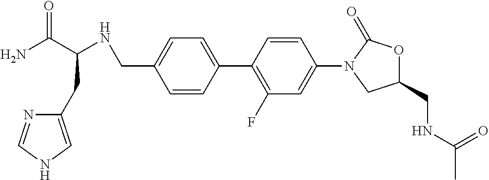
C1=CC(C2=C(F)C=C(N3CC(CNC(=O)C)OC3=O)C=C2)=CC=C1CNC(C(N)=O)CC1=CNC=N1
